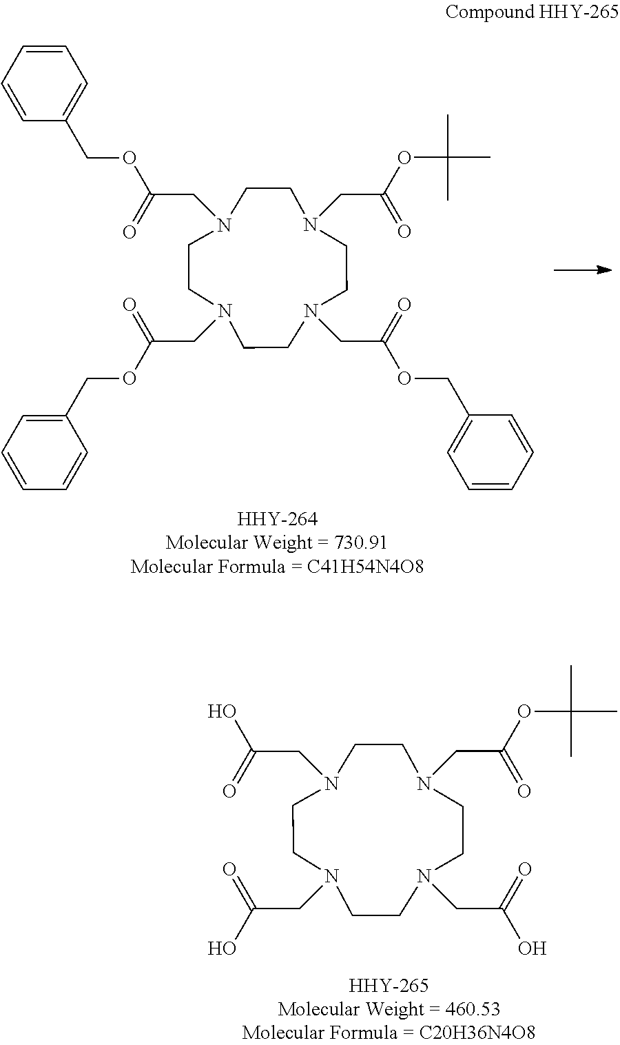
N1(CC(OCC2=CC=CC=C2)=O)CCN(CC(OCC2=CC=CC=C2)=O)CCN(CC(OC(C)(C)C)=O)CCN(CC(OCC2=CC=CC=C2)=O)CC1.N1(CC(O)=O)CCN(CC(O)=O)CCN(CC(OC(C)(C)C)=O)CCN(CC(O)=O)CC1
